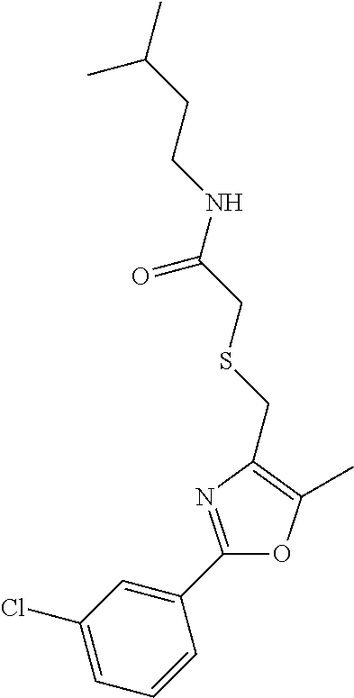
C1(Cl)=CC=CC(C2=NC(CSCC(NCCC(C)C)=O)=C(C)O2)=C1
